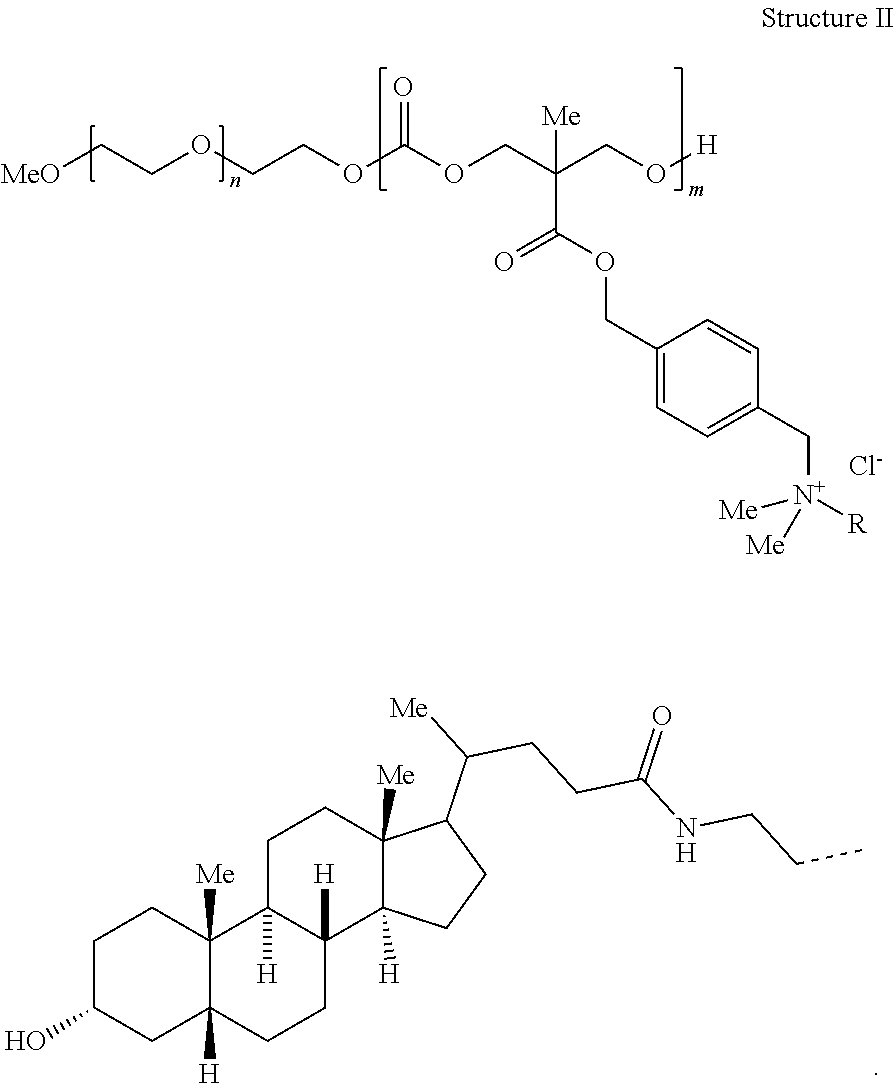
C1C(O)CC2([H])C([Me])(C1)C1([H])C([H])(CC2)C2([H])C([Me])(CC1)C(C([Me])CCC(NCCC)=O)CC2.[MeO]CCOCCOC(OCC(CO[H])(C(OCC1=CC=C(C[N+]([R])([Me])[Me])C=C1)=O)[Me])=O.[Cl-]
